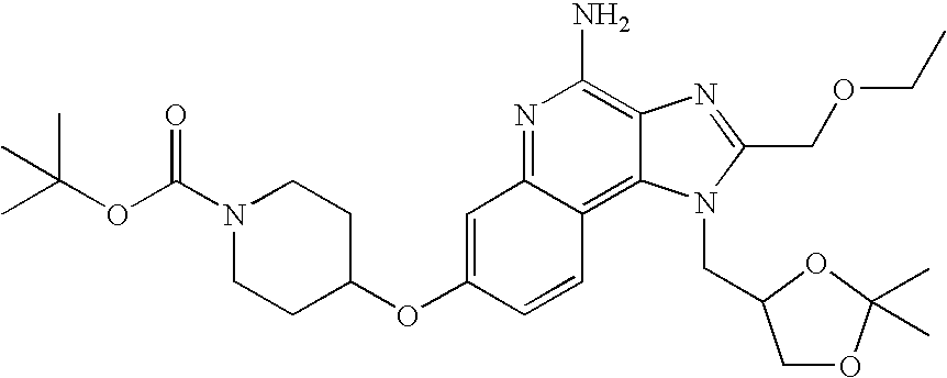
C1=C(OC2CCN(C(OC(C)(C)C)=O)CC2)C=CC2=C3C(=C(N)N=C12)N=C(COCC)N3CC1COC(C)(C)O1
